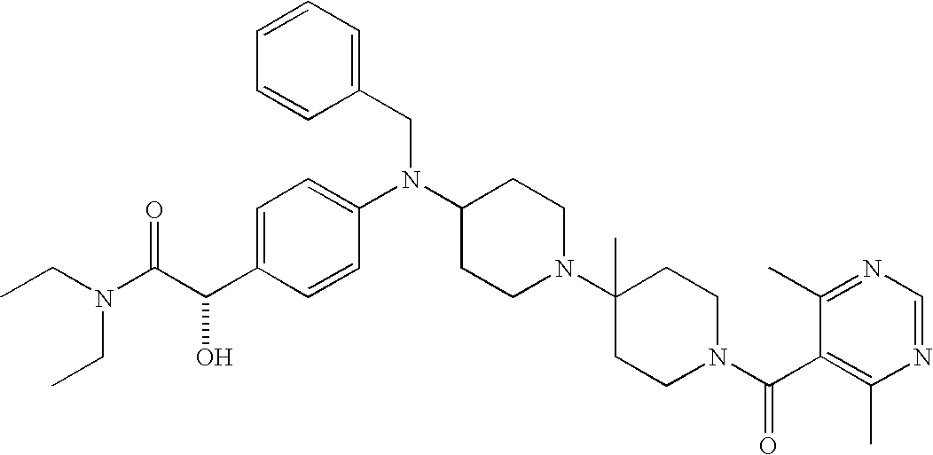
C(C1=CC=C(N(C2CCN(C3(C)CCN(C(C4=C(C)N=CN=C4C)=O)CC3)CC2)CC2=CC=CC=C2)C=C1)(C(N(CC)CC)=O)O
